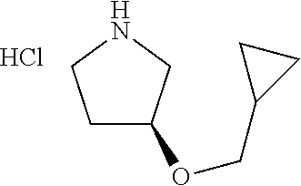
C1C(OCC2CC2)CNC1.Cl
